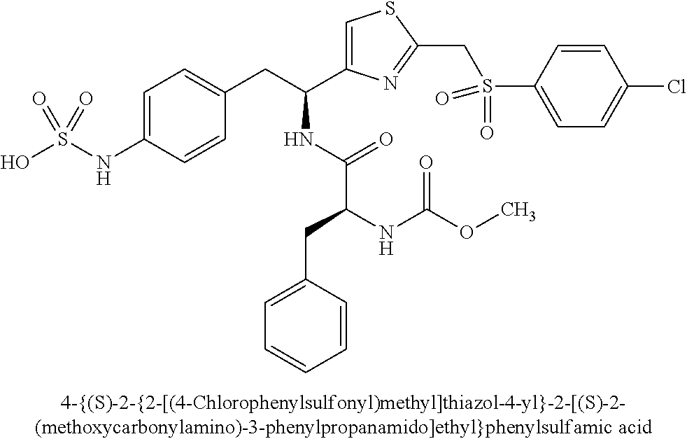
OS(NC1=CC=C(CC(C2=CSC(CS(C3=CC=C(Cl)C=C3)(=O)=O)=N2)NC(C(NC(OC)=O)CC2=CC=CC=C2)=O)C=C1)(=O)=O
